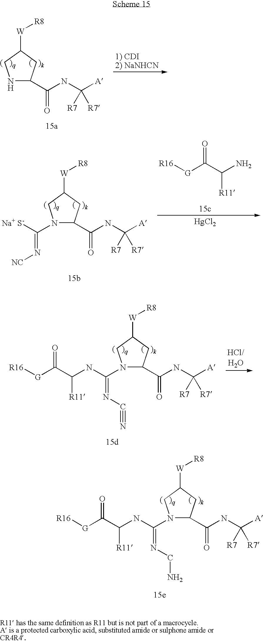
N1C(C(NC([A])([R7])[R7])=O)CC([W][R8])C1.N1(C([Na+ S-])=N[NC])C(C(NC([A])([R7])[R7])=O)CC([W][R8])C1.[R16][G]C(C(N)[R11])=O.[HgCl2].N1(C(NC(C([G][R16])=O)[R11])=NC#N)C(C(NC([A])([R7])[R7])=O)CC([W][R8])C1.N1(C(NC(C([G][R16])=O)[R11])=NCN)C(C(NC([A])([R7])[R7])=O)CC([W][R8])C1
